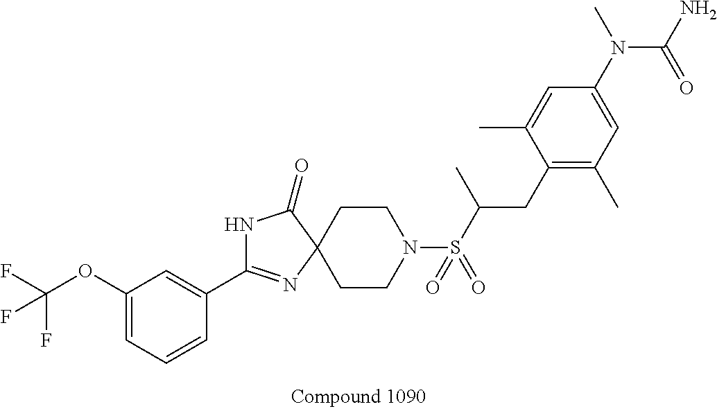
C1CN(S(=O)(=O)C(CC2=C(C)C=C(N(C)C(N)=O)C=C2C)C)CCC12N=C(C1=CC(OC(F)(F)F)=CC=C1)NC2=O
